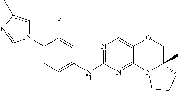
N1(C2=CC=C(NC3=NC=C4C(=N3)N3C(C)(CO4)CCC3)C=C2F)C=C(C)N=C1
